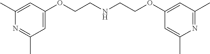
C1(C)=CC(OCCNCCOC2=CC(C)=NC(C)=C2)=CC(C)=N1
